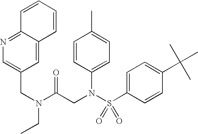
C1=CC=CC2=CC(CN(C(CN(S(C3=CC=C(C(C)(C)C)C=C3)(=O)=O)C3=CC=C(C)C=C3)=O)CC)=CN=C12
